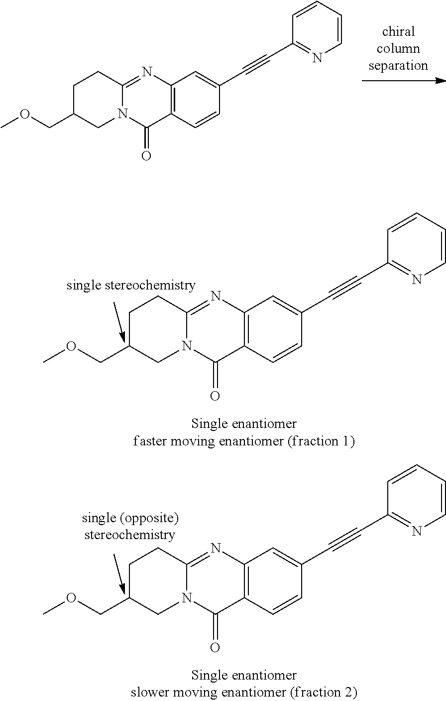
C12=C(N=C3N(C1=O)CC(COC)CC3)C=C(C#CC1=NC=CC=C1)C=C2.C12=C(N=C3N(C1=O)CC(COC)CC3)C=C(C#CC1=NC=CC=C1)C=C2.[chiralcolumnseparation].C12=C(N=C3N(C1=O)CC(COC)CC3)C=C(C#CC1=NC=CC=C1)C=C2
